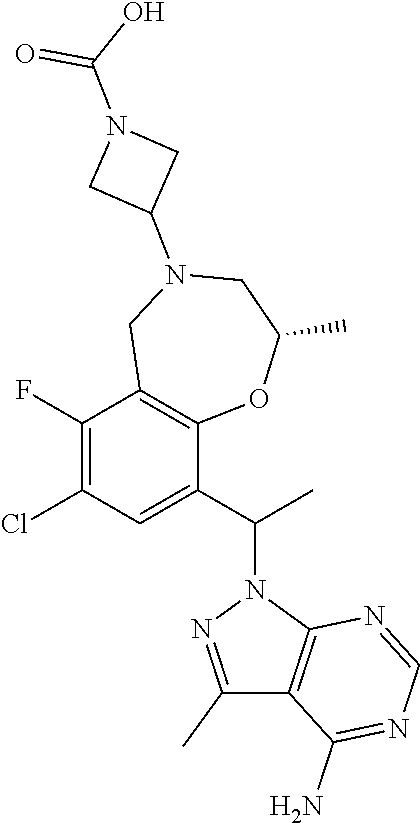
C1(F)=C(Cl)C=C(C(C)N2N=C(C)C3=C2N=CN=C3N)C2=C1CN(C1CN(C(=O)O)C1)CC(C)O2
